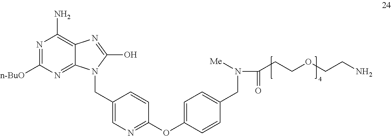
N1=C([n-BuO])N=C2C(=C1N)N=C(O)N2CC1=CN=C(OC2=CC=C(CN([Me])C(CCOCCN)=O)C=C2)C=C1
